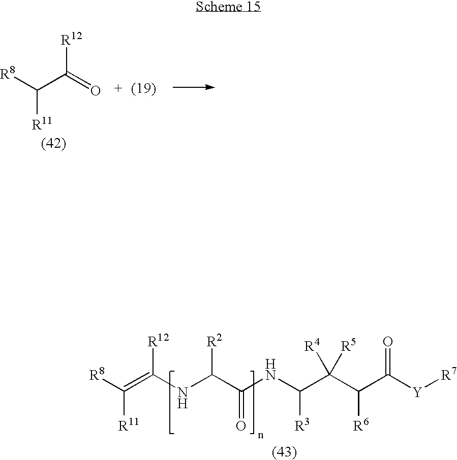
C(NC(C(NC(C(C(C([Y][R7])=O)[R6])([R4])[R5])[R3])=O)[R2])(=C([R8])[R11])[R12].[R8]C(C([R12])=O)[R11]
